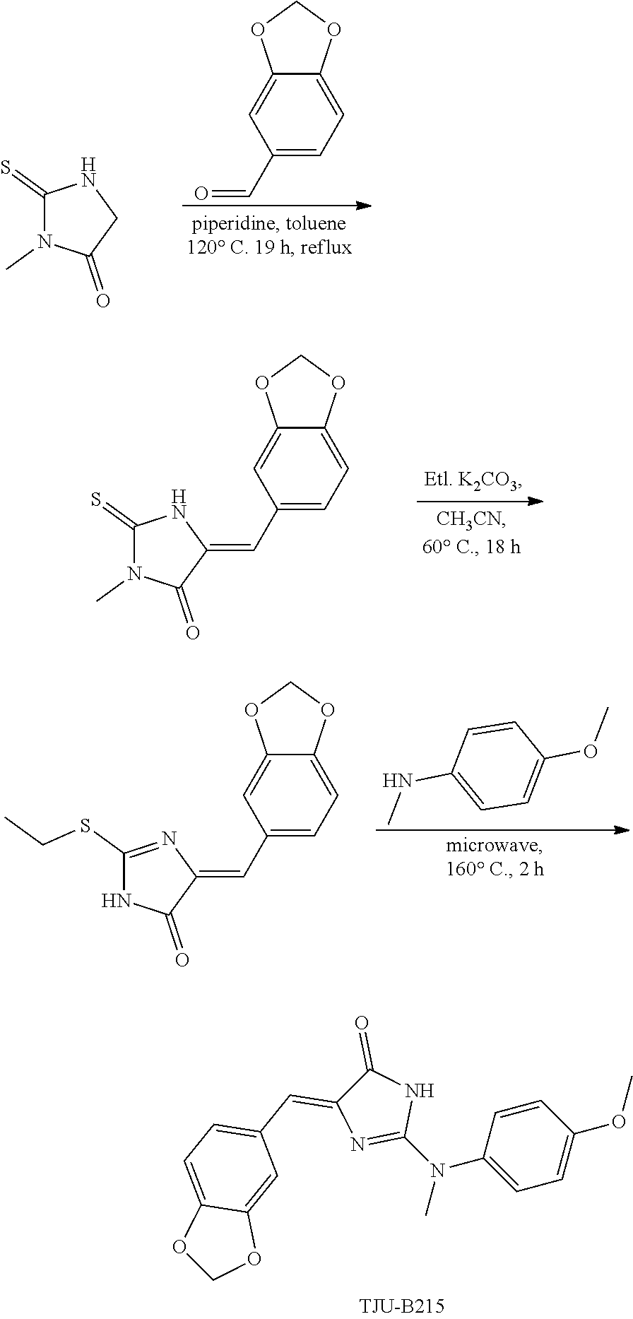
C1(=S)N(C)C(=O)CN1.C1(C=O)=CC=C2C(=C1)OCO2.C1(C=C2C(=O)N(C)C(=S)N2)=CC=C2C(=C1)OCO2.C1(C=C2C(=O)NC(SCC)=N2)=CC=C2C(=C1)OCO2.C1=CC(OC)=CC=C1NC.C1(N(C)C2=CC=C(OC)C=C2)=NC(=CC2=CC=C3C(=C2)OCO3)C(=O)N1
